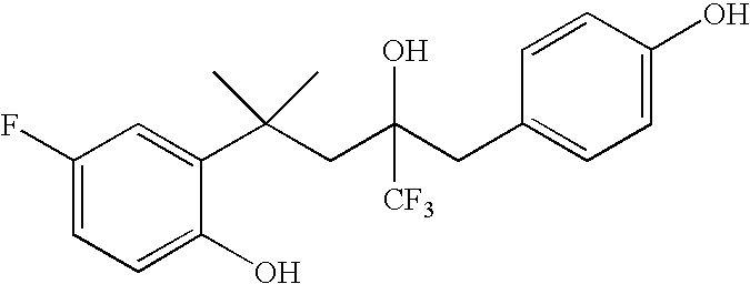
C1=C(O)C(C(CC(CC2=CC=C(O)C=C2)([CF3])O)(C)C)=CC(F)=C1
